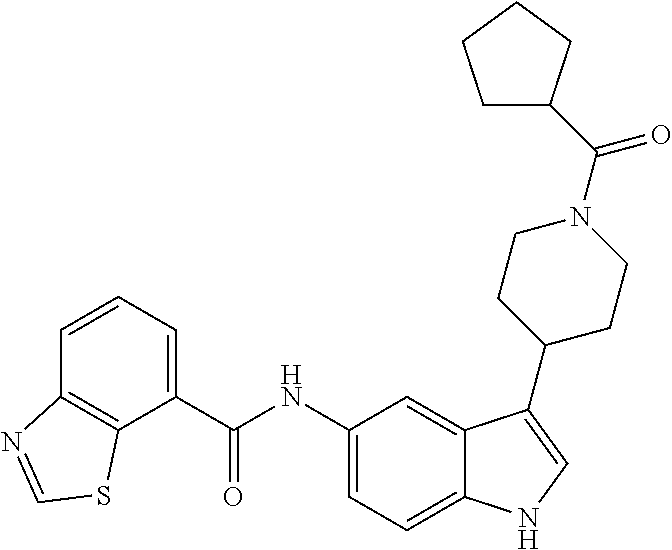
C1=CC=C(C(NC2=CC=C3C(=C2)C(C2CCN(C(=O)C4CCCC4)CC2)=CN3)=O)C2=C1N=CS2
